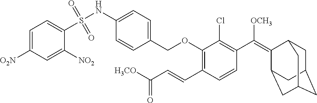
C1C2CC3CC(C(=C(C4=C(Cl)C(OCC5=CC=C(NS(C6=CC=C([O2N])C=C6[NO2])(=O)=O)C=C5)=C(C=CC([H3CO])=O)C=C4)[OCH3])C1C3)C2
